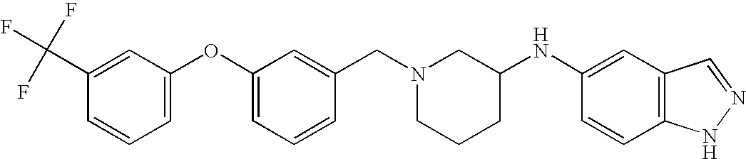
C1(OC2=CC=CC(C(F)(F)F)=C2)=CC=CC(CN2CCCC(NC3=CC4=C(C=C3)NN=C4)C2)=C1
